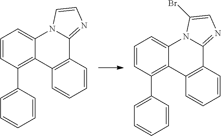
C1=CC(C2=CC=CC=C2)=C2C(=C1)N1C(=NC=C1)C1=C2C=CC=C1.C1=CC(C2=CC=CC=C2)=C2C(=C1)N1C(=NC=C1Br)C1=C2C=CC=C1
